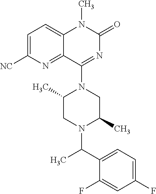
C1=C([NC])N=C2C(=C1)N(C)C(=O)N=C2N1C(C)CN(C(C2=CC=C(F)C=C2F)C)C(C)C1
